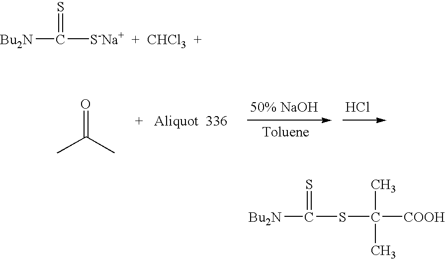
O=C(C)C.Cl.[Bu2N]C([S-Na+  +  CHCl3  +])=S.[Bu2N]C(SC(C)(C)[COOH])=S
